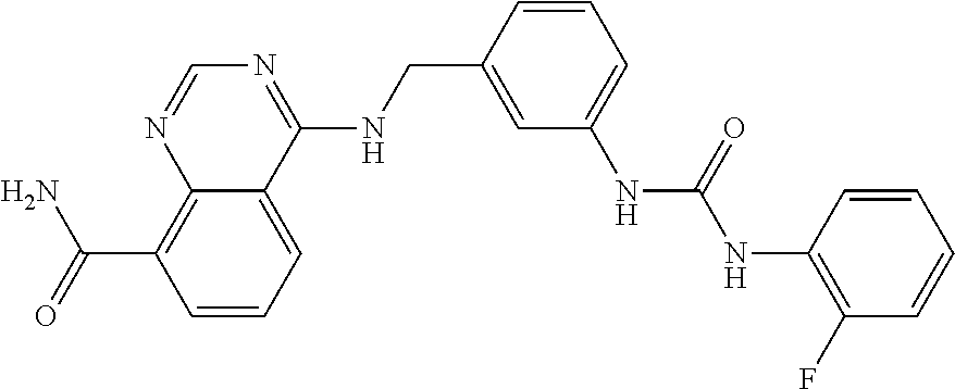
N1=C(NCC2=CC(NC(NC3=C(F)C=CC=C3)=O)=CC=C2)C2=CC=CC(C(=O)N)=C2N=C1
